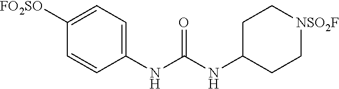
C1([FO2SO])=CC=C(NC(NC2CC[NSO2F]CC2)=O)C=C1
